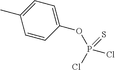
C1(OP(=S)(Cl)Cl)=CC=C(C)C=C1
